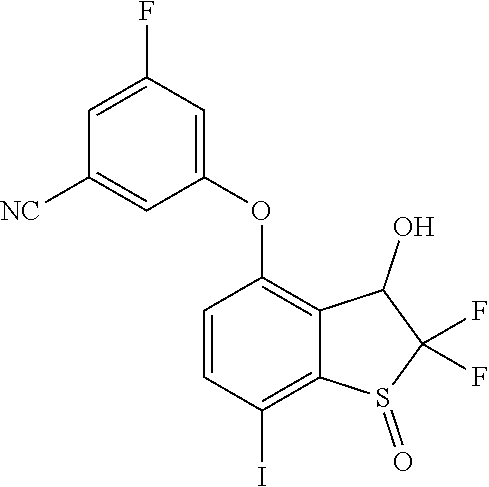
C1([NC])=CC(OC2=C3C(O)C(F)(F)S(=O)C3=C(I)C=C2)=CC(F)=C1
